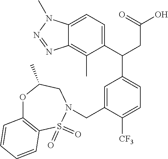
C12=C(OC(C)CN(CC3=CC(C(CC(O)=O)C4=CC=C5C(=C4C)N=NN5C)=CC=C3[CF3])S1(=O)=O)C=CC=C2
